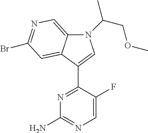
N1=C(C2=CN(C(COC)C)C3=CN=C(Br)C=C32)C(F)=CN=C1N
